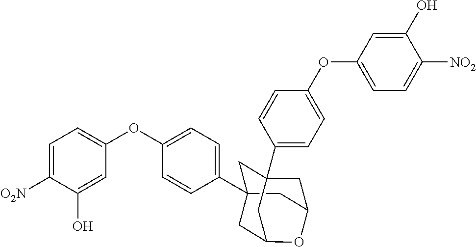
C1C2(C3=CC=C(OC4=CC=C([O2N])C(O)=C4)C=C3)CC3CC1(C1=CC=C(OC4=CC=C([NO2])C(O)=C4)C=C1)CC(C2)O3
